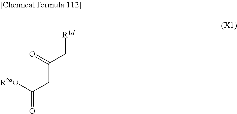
C(CC([R2dO])=O)(=O)C[R1d]
